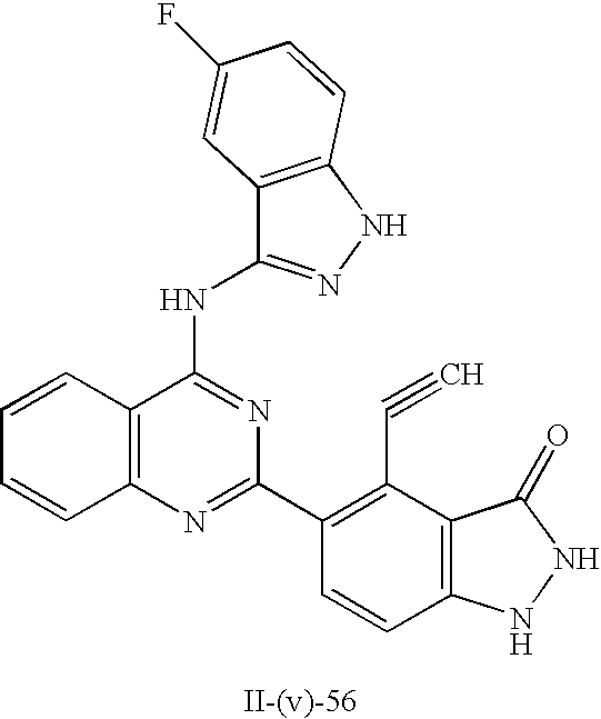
C12=C(N=C(C3=C(C#C)C4=C(C=C3)NNC4=O)N=C1NC1=NNC3=C1C=C(F)C=C3)C=CC=C2
